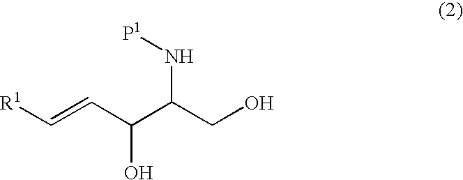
[R1]C=CC(C(CO)N[P1])O
